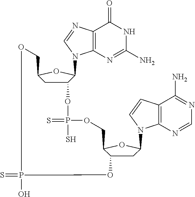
C12=C(N=C(N)NC1=O)N(C1C3CC(O1)COP(=S)(O)OC1CC(N4C5=C(C(N)=NC=N5)C=C4)OC1COP(=S)(S)O3)C=N2
